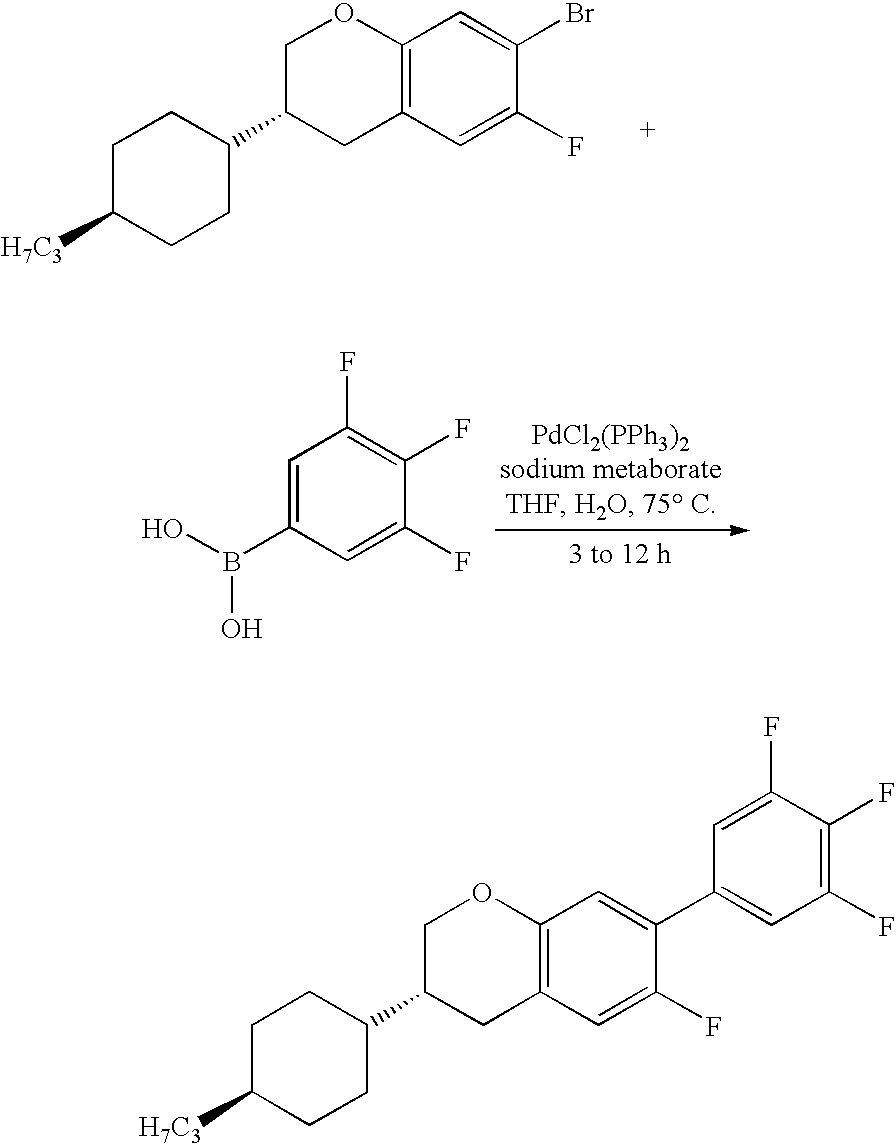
C12=C(C=C(F)C(Br)=C1)CC(C1CCC([H7C3])CC1)CO2.C1=C(B(O)O)C=C(F)C(F)=C1F.C12=C(C=C(F)C(C3=CC(F)=C(F)C(F)=C3)=C1)CC(C1CCC([H7C3])CC1)CO2
